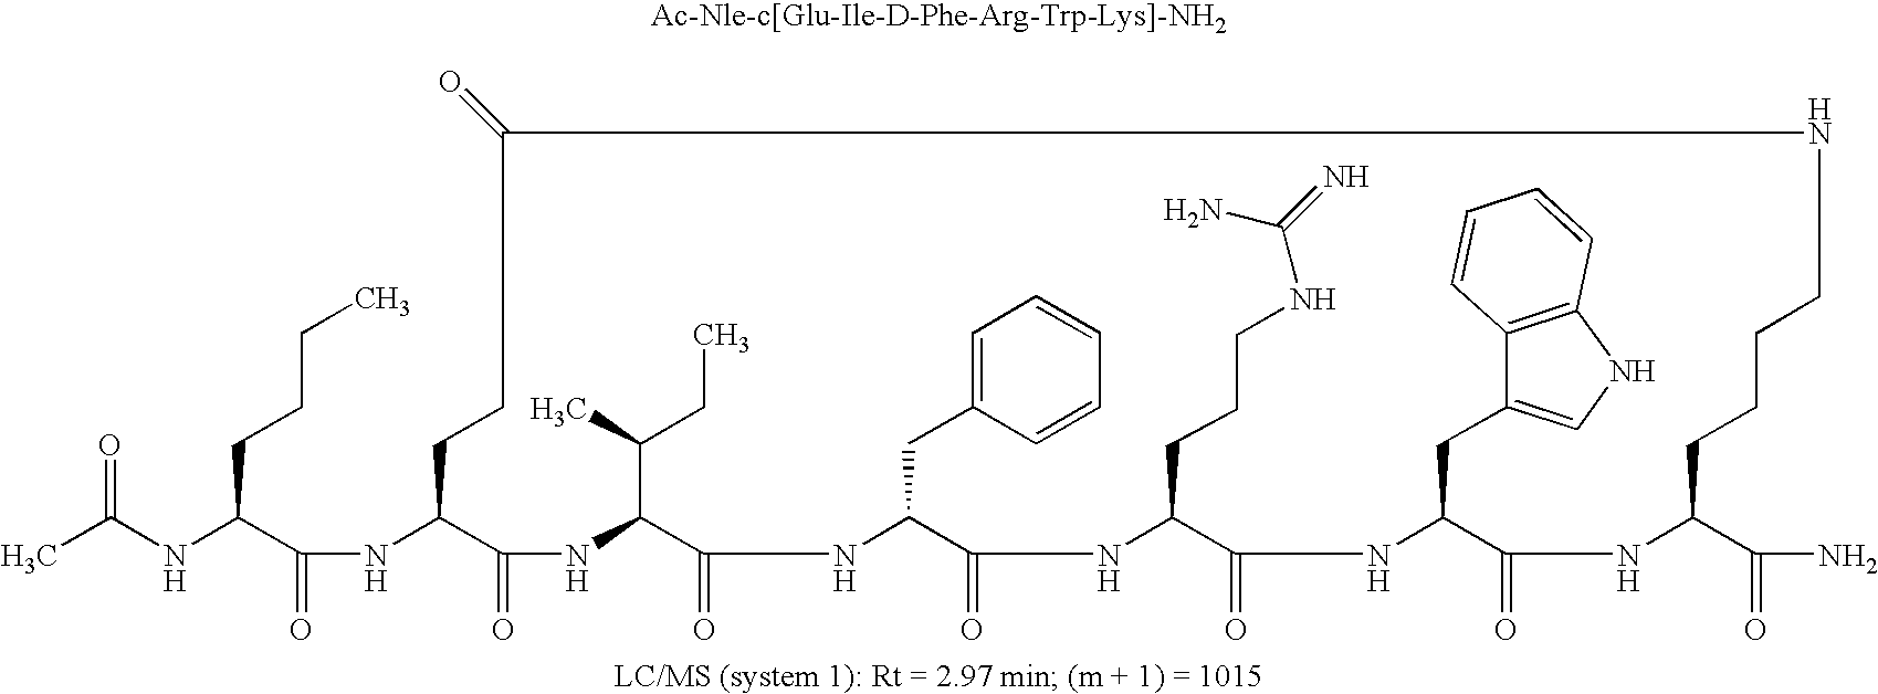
CC(NC(C(NC1C(=O)NC(C(CC)C)C(=O)NC(CC2=CC=CC=C2)C(=O)NC(CCCNC(=N)N)C(=O)NC(CC2=CNC3=C2C=CC=C3)C(=O)NC(C(=O)N)CCCCNC(=O)CC1)=O)CCCC)=O
